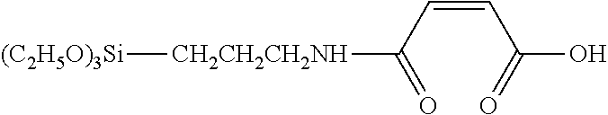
[CH2CH2CH2NH](C(C=CC(=O)O)=O)[(C2H5O)3Si]
